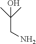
CC(C)(O)CN
